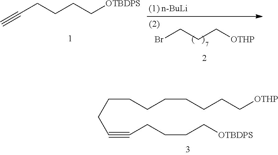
C(CCC#CCCCC[OTBDPS])CCCCCC[OTHP].C#CCCCC[OTBDPS].BrCCC[OTHP]
